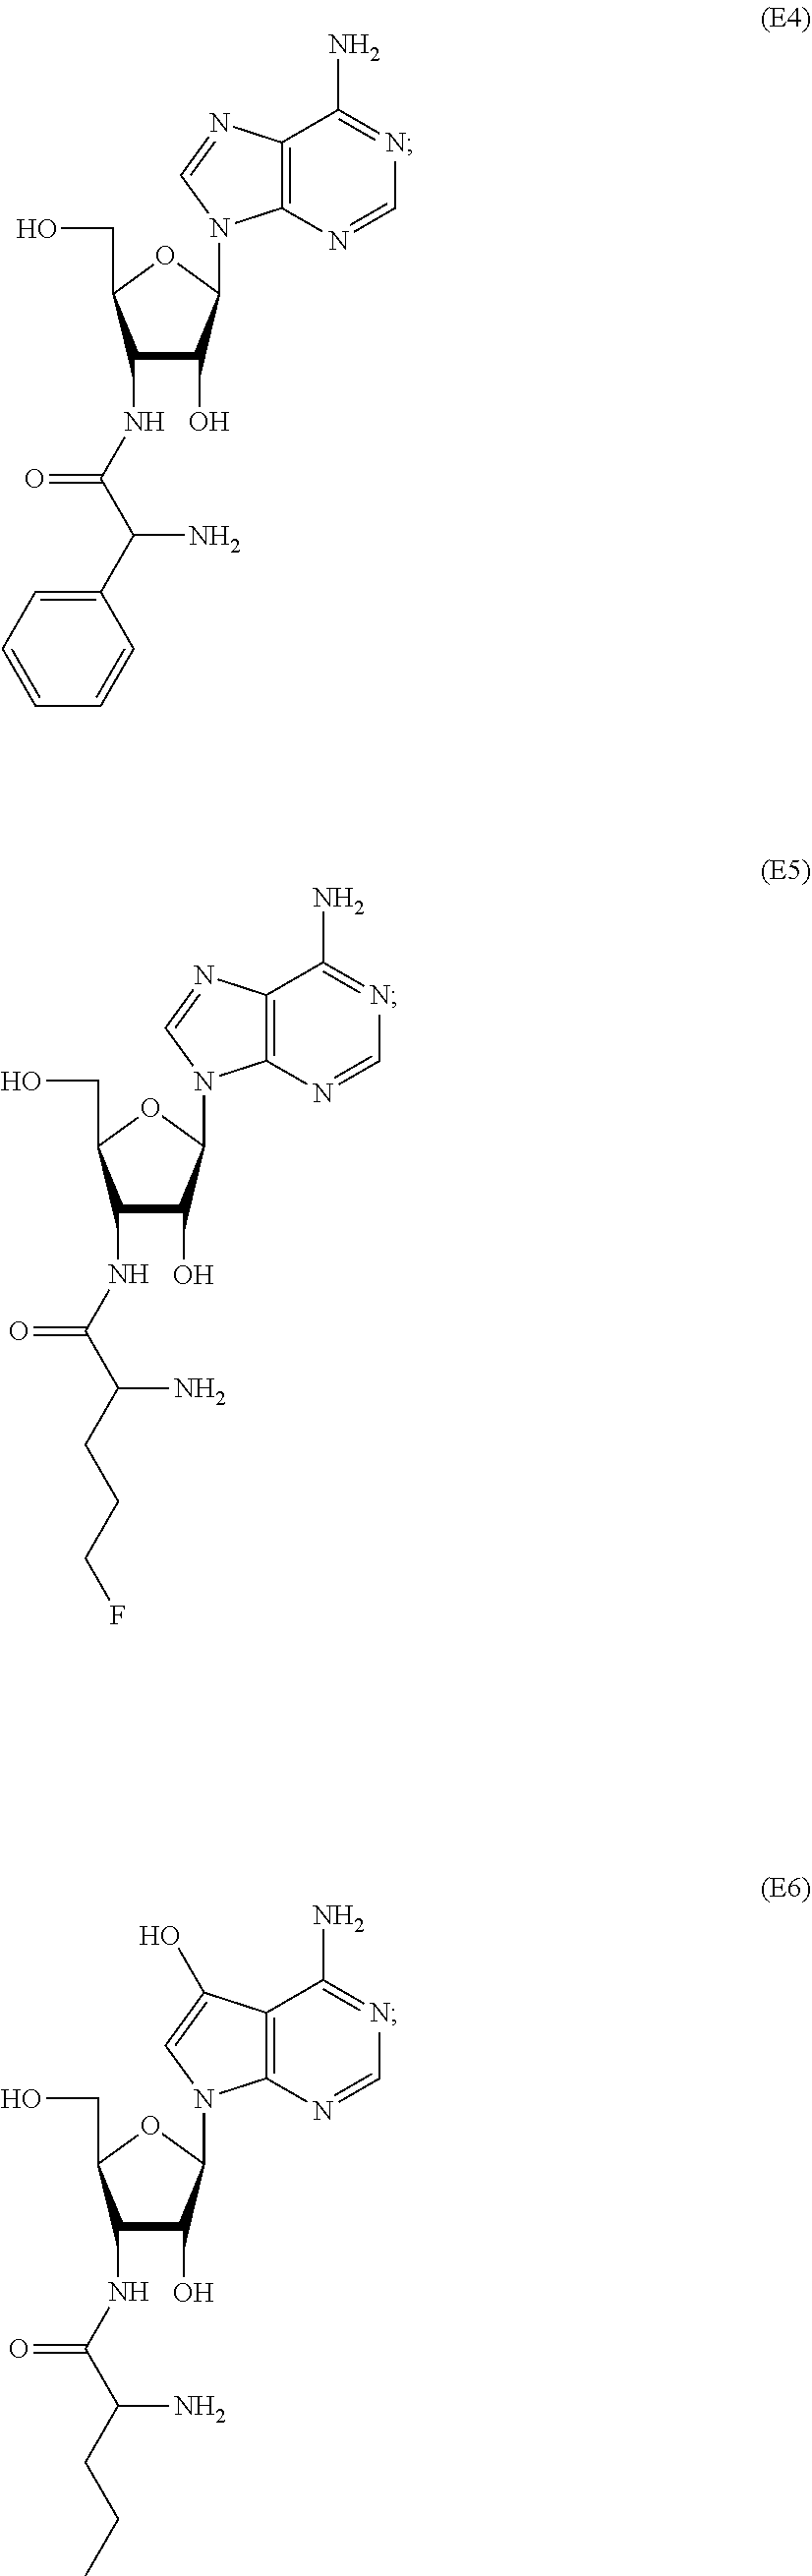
C1(NC(C(C2=CC=CC=C2)N)=O)C(O)C(N2C3=C(N=C2)C(N)=NC=N3)OC1CO.C1(NC(C(CCC)N)=O)C(O)C(N2C3=C(C(O)=C2)C(N)=NC=N3)OC1CO.C1(NC(C(CCCF)N)=O)C(O)C(N2C3=C(N=C2)C(N)=NC=N3)OC1CO
